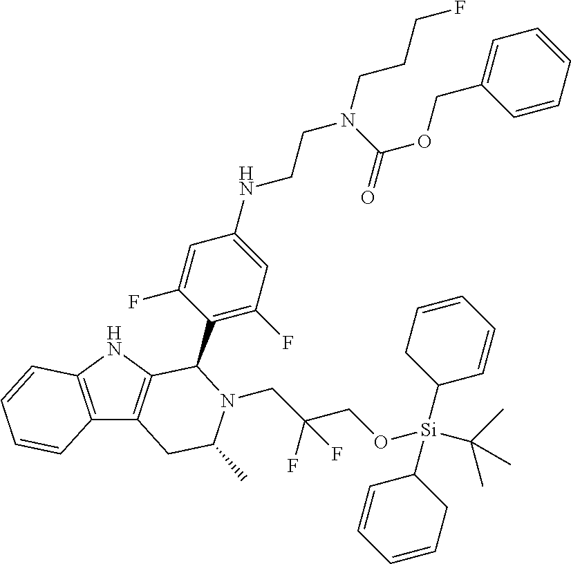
C12=C(NC3=C1CC(C)N(CC(CO[Si](C1C=CC=CC1)(C1C=CC=CC1)C(C)(C)C)(F)F)C3C1=C(F)C=C(NCCN(CCCF)C(=O)OCC3=CC=CC=C3)C=C1F)C=CC=C2
